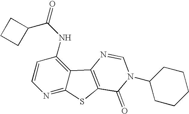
C1=CC(NC(C2CCC2)=O)=C2C(=N1)SC1=C2N=CN(C2CCCCC2)C1=O
